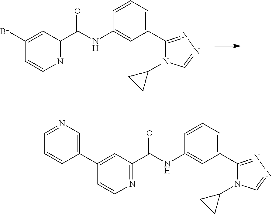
C1(Br)=CC(C(NC2=CC(C3=NN=CN3C3CC3)=CC=C2)=O)=NC=C1.C1(C2=CN=CC=C2)=CC(C(NC2=CC(C3=NN=CN3C3CC3)=CC=C2)=O)=NC=C1
